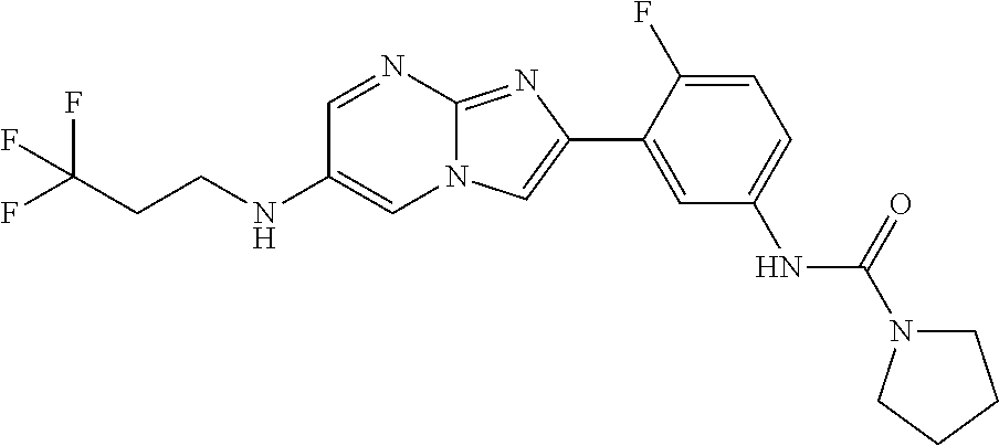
C1=NC2=NC(C3=CC(NC(=O)N4CCCC4)=CC=C3F)=CN2C=C1NCCC(F)(F)F
